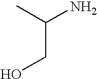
C(C(C)N)O
